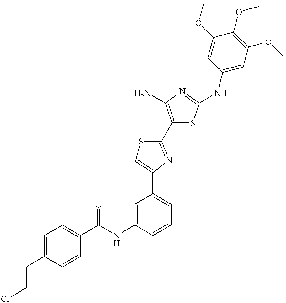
C(NC1=CC(C2=CSC(C3=C(N)N=C(NC4=CC(OC)=C(OC)C(OC)=C4)S3)=N2)=CC=C1)(=O)C1=CC=C(CCCl)C=C1
